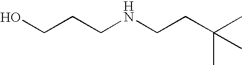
C(CCNCCC(C)(C)C)O
